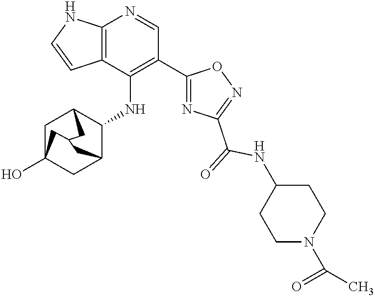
C12=C(C(NC3C4CC5(O)CC3CC(C5)C4)=C(C3=NC(C(NC4CCN(C(=O)C)CC4)=O)=NO3)C=N1)C=CN2
